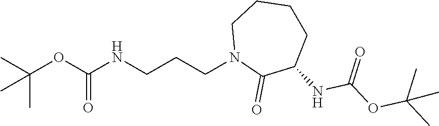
CC(OC(NCCCN1C(=O)C(NC(OC(C)(C)C)=O)CCCC1)=O)(C)C
